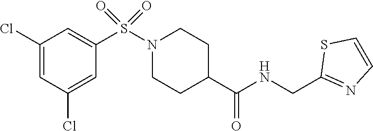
C1(Cl)=CC(Cl)=CC(S(N2CCC(C(NCC3=NC=CS3)=O)CC2)(=O)=O)=C1
